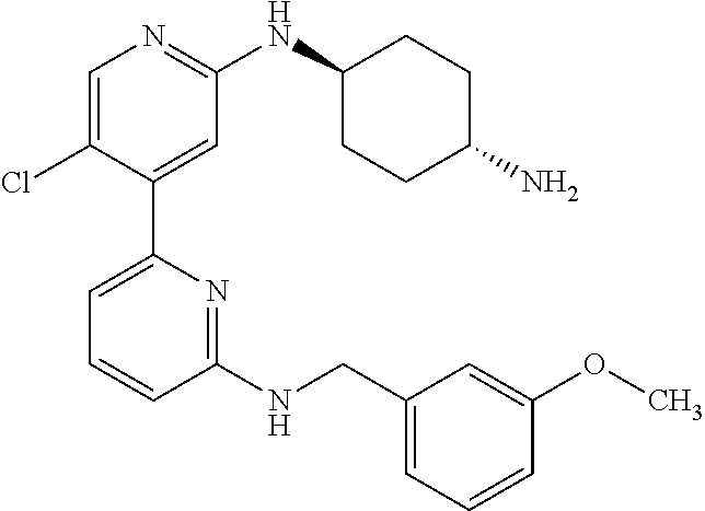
C1=C(Cl)C(C2=CC=CC(NCC3=CC=CC(OC)=C3)=N2)=CC(NC2CCC(N)CC2)=N1
